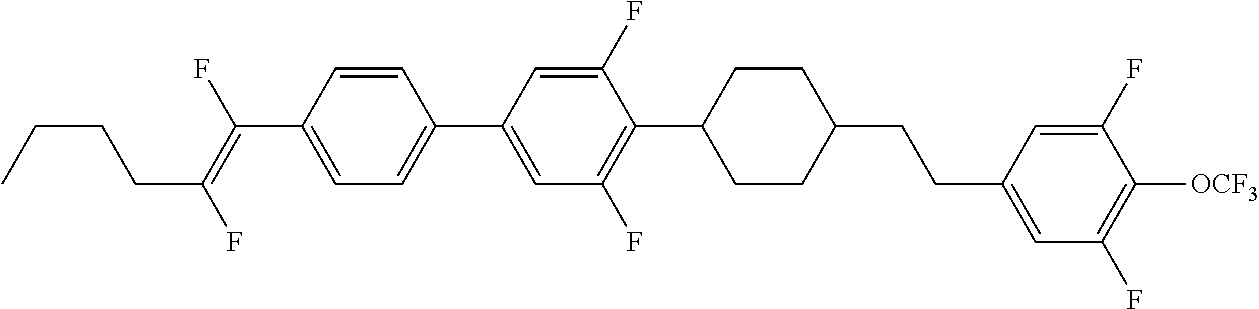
C1=CC(C(=C(F)CCCC)F)=CC=C1C1=CC(F)=C(C2CCC(CCC3=CC(F)=C([OCF3])C(F)=C3)CC2)C(F)=C1
